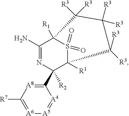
C1(N)=NC(C2=[A8]C([R7])=[A6][A5]=[A4]2)([R2])C2([R1])S(=O)(=O)C1([R1])C([R3])([R3])C([R3])([R3])C2([R3])[R3]
